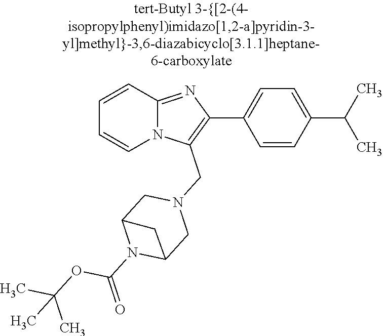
N12C(=NC(C3=CC=C(C(C)C)C=C3)=C1CN1CC3N(C(=O)OC(C)(C)C)C(C1)C3)C=CC=C2
